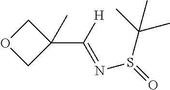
O1CC(C([H])=NS(=O)C(C)(C)C)(C)C1
